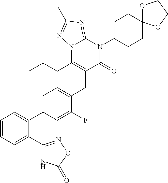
C1=CC=C(C2=NOC(=O)N2)C(C2=CC=C(CC3=C(CCC)N4C(=NC(C)=N4)N(C4CCC5(CC4)OCCO5)C3=O)C(F)=C2)=C1
